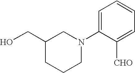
C1(CO)CCCN(C2=CC=CC=C2[CHO])C1
